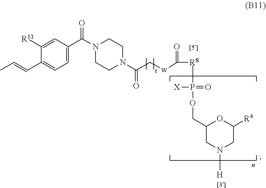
C1=C([R11])C(C=CC)=CC=C1C(N1CCN(C(C[w]C(=O)[R8]P(OCC2CN([H])CC([R4])O2)(=O)[X])=O)CC1)=O
